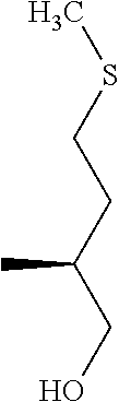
CSCCC(C)CO
